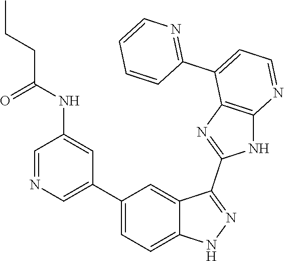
C1=NC=C(C2=CC=C3C(=C2)C(C2=NC4=C(N2)N=CC=C4C2=NC=CC=C2)=NN3)C=C1NC(CCC)=O
